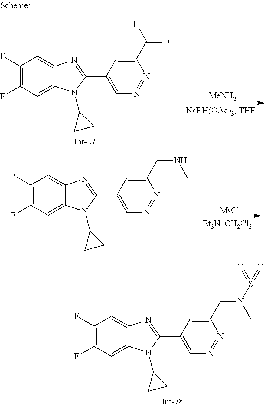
C1(F)=C(F)C=C2C(=C1)N=C(C1=CN=NC(C(=O)[H])=C1)N2C1CC1.[MeNH2].C1(F)=C(F)C=C2C(=C1)N=C(C1=CN=NC(CNC)=C1)N2C1CC1.[MsCl].C1(F)=C(F)C=C2C(=C1)N=C(C1=CN=NC(CN(S(=O)(C)=O)C)=C1)N2C1CC1
